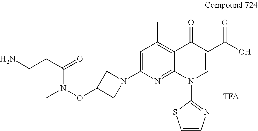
O(C1CN(C2=CC(C)=C3C(=N2)N(C2=NC=CS2)C=C(C(O)=O)C3=O)C1)N(C)C(CCN)=O
